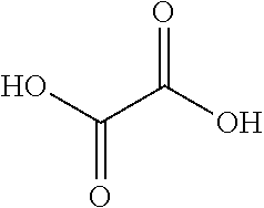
O=C(O)C(O)=O
